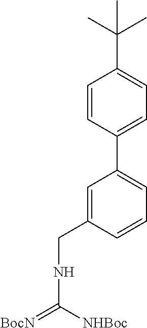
C1(C2=CC=CC(CNC([NHBoc])=[BocN])=C2)=CC=C(C(C)(C)C)C=C1
